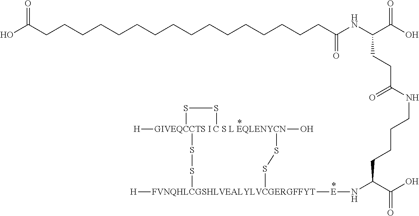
[GIVEQCCTS I C S L EQLENYCN]12([H])(O)(SS[FVNQHLCGSHLVEALYLVCGERGFFYT]([H])([E]NC(C(O)=O)CCCCNC(CCC(NC(CCCCCCCCCCCCCCCCC(O)=O)=O)C(O)=O)=O)SS1)SS2
